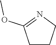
C1CCN=C1OC
